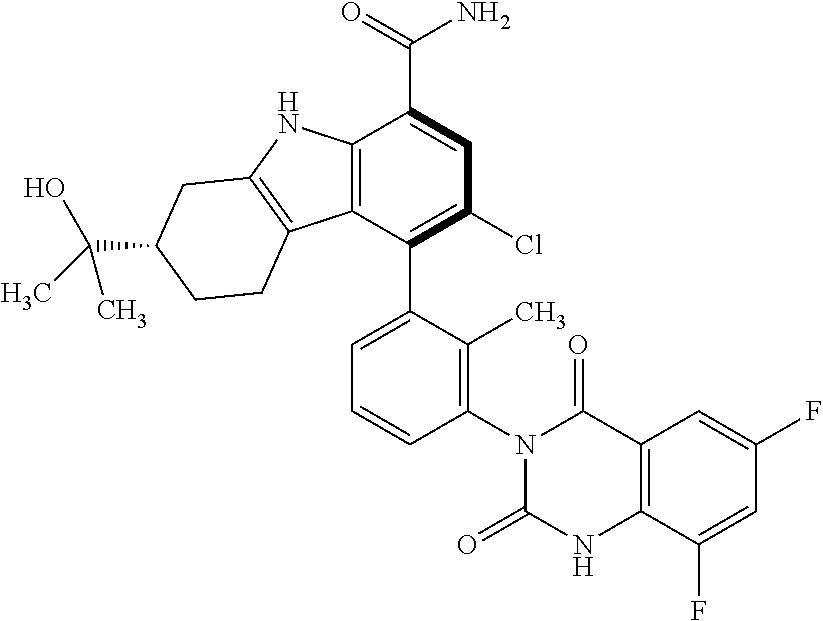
C12=C(C(C3=CC=CC(N4C(=O)NC5=C(C4=O)C=C(F)C=C5F)=C3C)=C(Cl)C=C1C(=O)N)C1=C(N2)CC(C(C)(O)C)CC1
